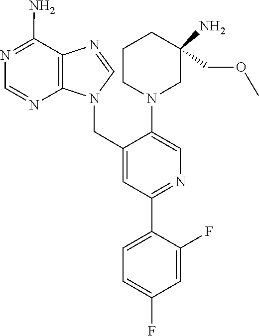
C1(N2CCCC(COC)(N)C2)=CN=C(C2=CC=C(F)C=C2F)C=C1CN1C=NC2=C1N=CN=C2N
